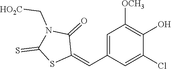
C1=C(C=C2C(=O)N(C[HO2C])C(=S)S2)C=C(Cl)C(O)=C1[OCH3]
